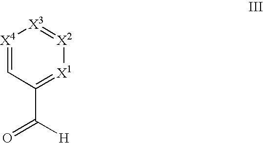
[X4]1=CC(C([H])=O)=[X1][X2]=[X3]1
